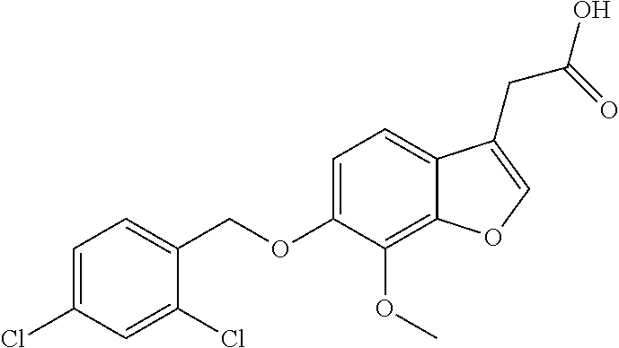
C1=C(Cl)C=C(Cl)C(COC2=CC=C3C(=C2OC)OC=C3CC(=O)O)=C1
